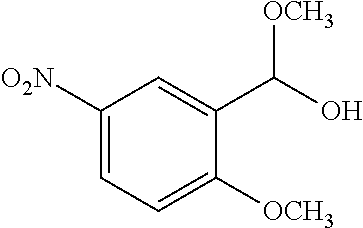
C1([O2N])=CC=C([OCH3])C(C(O)[OCH3])=C1
